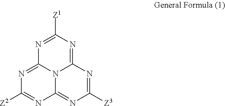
N1=C([Z1])N=C2N3C1=NC([Z2])=NC3=NC([Z3])=N2
